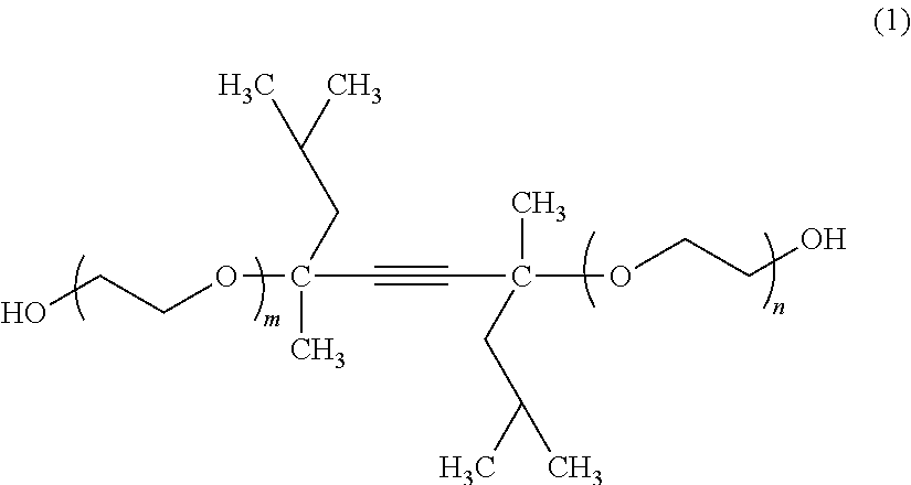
OCCOC(C)(CC(C)C)C#CC(C)(OCCO)CC(C)C
